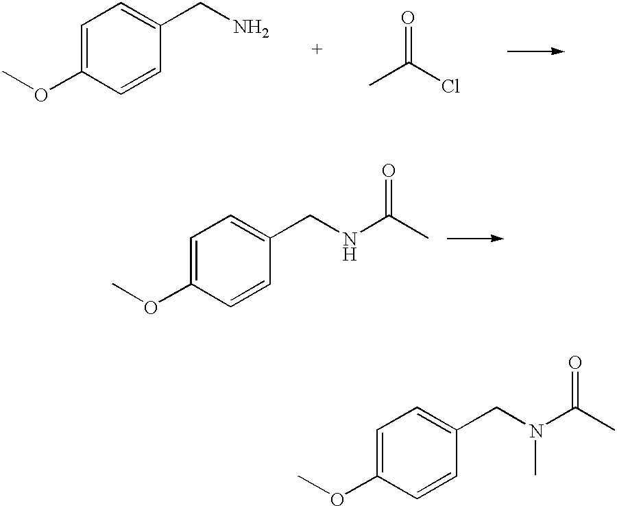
C1=C(OC)C=CC(CN(C(C)=O)C)=C1.C1=C(OC)C=CC(CN)=C1.O=C(Cl)C.C1=C(OC)C=CC(CNC(C)=O)=C1
